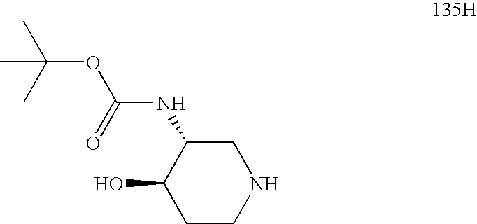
CC(C)(C)OC(NC1C(O)CCNC1)=O
